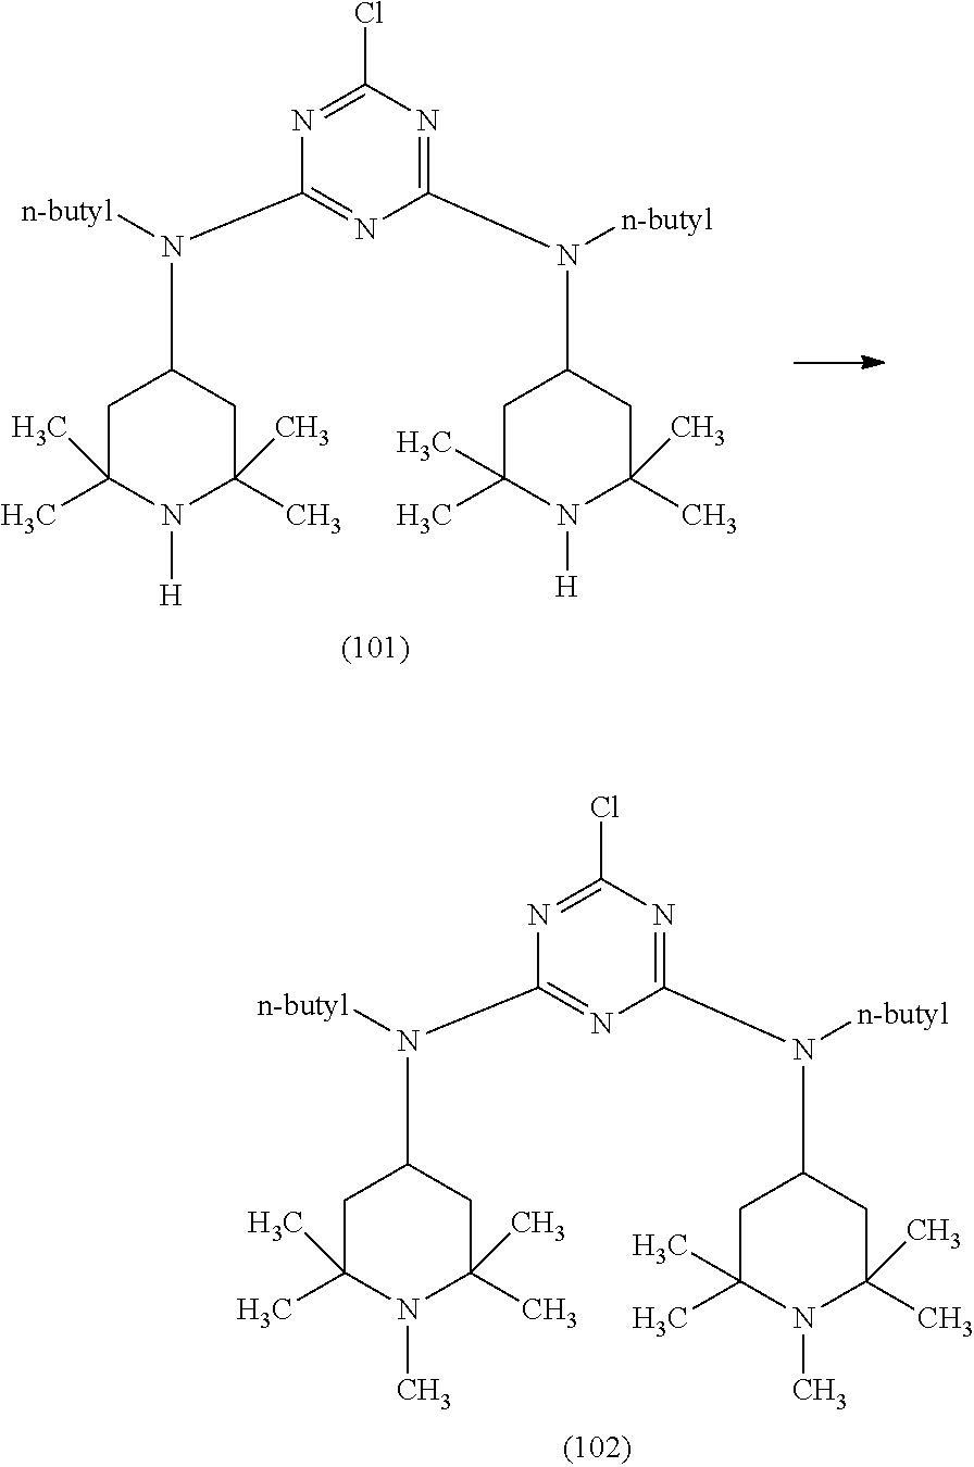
N1=C(Cl)N=C(N([n-butyl])C2CC(C)(C)N([H])C(C)(C)C2)N=C1N([n-butyl])C1CC(C)(C)N([H])C(C)(C)C1.N1=C(Cl)N=C(N([n-butyl])C2CC(C)(C)N(C)C(C)(C)C2)N=C1N([n-butyl])C1CC(C)(C)N(C)C(C)(C)C1
